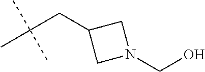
C(C(C)(C)C)C1CN(CO)C1
